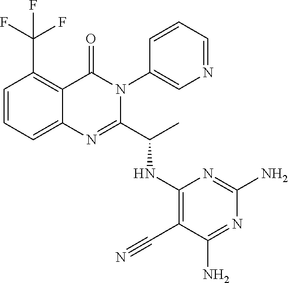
C1=CC=C2C(=C1C(F)(F)F)C(=O)N(C1=CN=CC=C1)C(C(C)NC1=C(C#N)C(N)=NC(N)=N1)=N2
